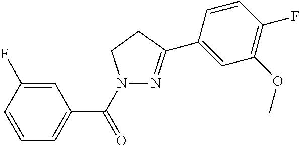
C1(C(=O)N2N=C(C3=CC(OC)=C(F)C=C3)CC2)=CC=CC(F)=C1
